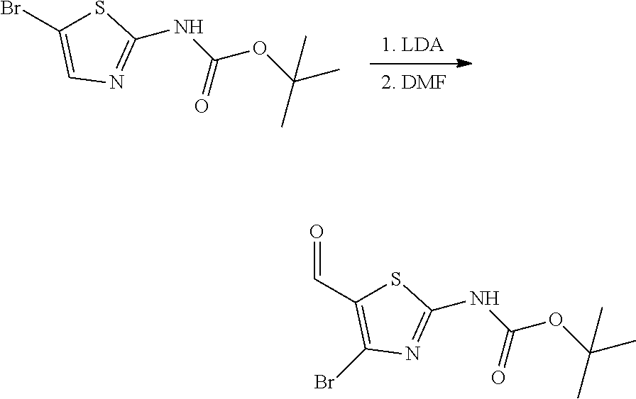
[1. LDA].BrC1=CN=C(NC(OC(C)(C)C)=O)S1.C(C1=C(Br)N=C(NC(OC(C)(C)C)=O)S1)=O
